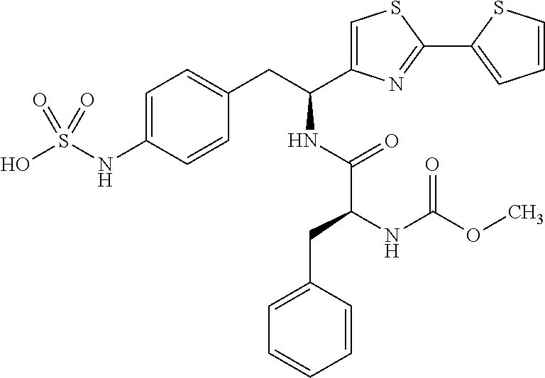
OS(NC1=CC=C(CC(NC(=O)C(CC2=CC=CC=C2)NC(OC)=O)C2=CSC(C3=CC=CS3)=N2)C=C1)(=O)=O
